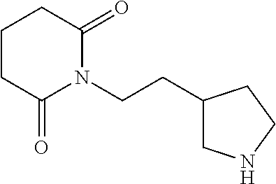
C1(CCN2C(=O)CCCC2=O)CNCC1
